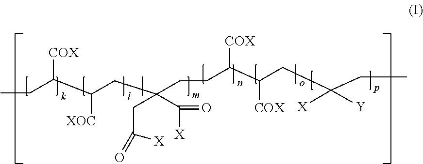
CCC(C(CC(CCC([COX])C([COX])CC(CC)([Y])[X])(C([X])=O)CC([X])=O)[XOC])[COX]
